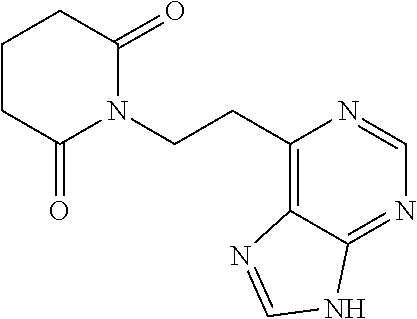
C(CN1C(=O)CCCC1=O)C1=C2C(=NC=N1)NC=N2
